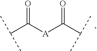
C(C([A]C(C(C)C)=O)=O)(C)C
